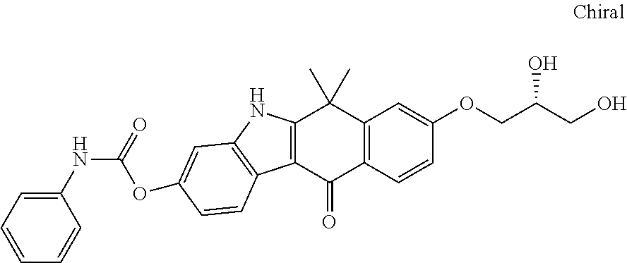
C12=C(C=CC(OCC(CO)O)=C1)C(=O)C1=C(C2(C)C)NC2=C1C=CC(OC(NC1=CC=CC=C1)=O)=C2
